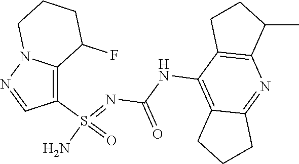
C(NC1=C2C(=NC3=C1CCC3C)CCC2)(N=S(N)(=O)C1=C2N(N=C1)CCCC2F)=O
